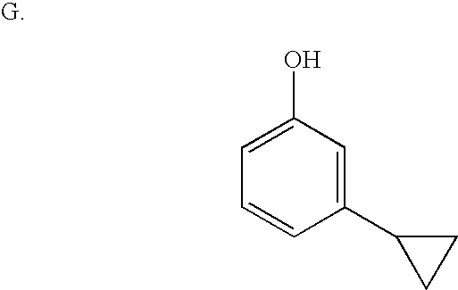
C1(C2CC2)=CC(O)=CC=C1
